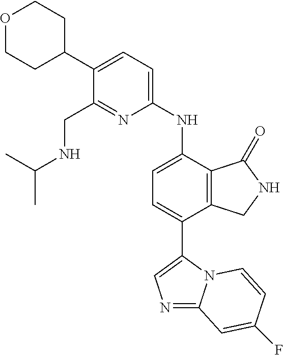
N1=C2N(C(C3=CC=C(NC4=CC=C(C5CCOCC5)C(CNC(C)C)=N4)C4=C3CNC4=O)=C1)C=CC(F)=C2
